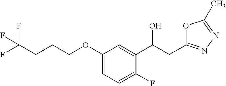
C(COC1=CC=C(F)C(C(CC2=NN=C(C)O2)O)=C1)CC(F)(F)F
